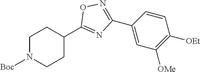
C1N([Boc])CCC(C2=NC(C3=CC([OMe])=C([OEt])C=C3)=NO2)C1
